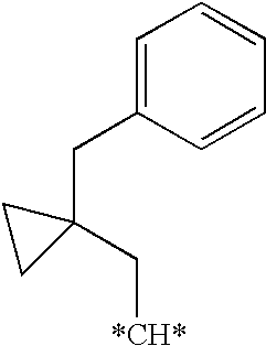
C1=C(CC2(C[*CH*])CC2)C=CC=C1
